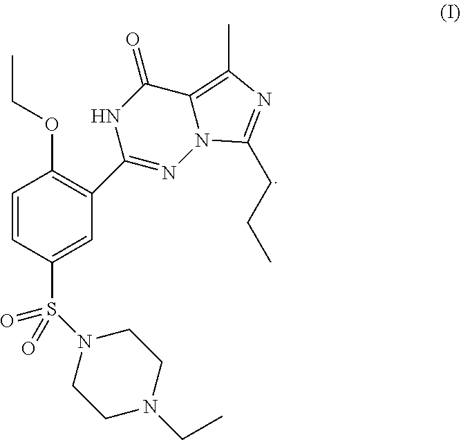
CCN1CCN(S(=O)(C2=CC(C3=NN4C(CCC)=NC(C)=C4C(=O)N3)=C(OCC)C=C2)=O)CC1
